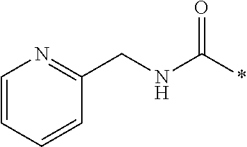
C1(CNC(*)=O)=NC=CC=C1
